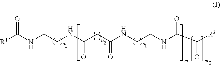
[R1]C(NCCNC(CC(NCCNC(C([R2])=O)=O)=O)=O)=O
